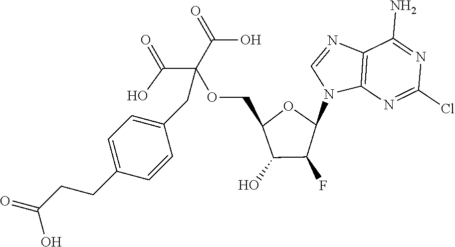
C12=C(N=C(Cl)N=C1N)N(C1OC(COC(C(=O)O)(C(=O)O)CC3=CC=C(CCC(=O)O)C=C3)C(O)C1F)C=N2
